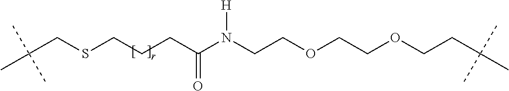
S(CCCC(N(CCOCCOCCC(C)(C)C)[H])=O)CC(C)(C)C
